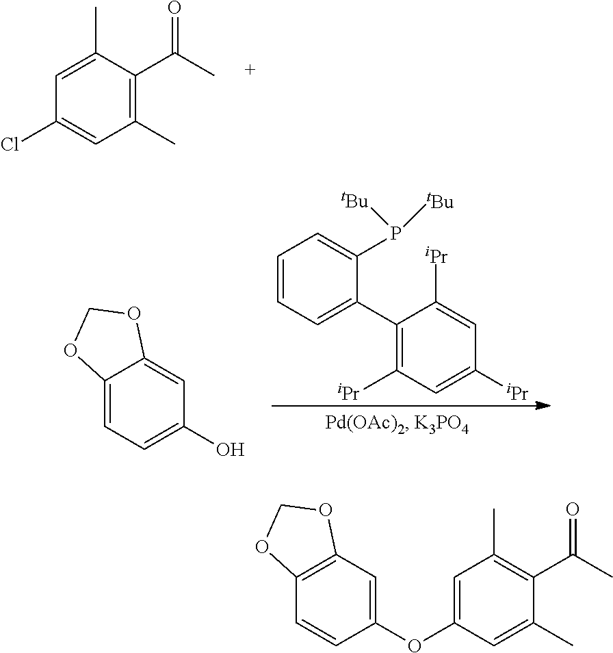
C1(C)=C(C(C)=O)C(C)=CC(Cl)=C1.C12=CC=C(O)C=C1OCO2.C1=CC=C(C2=C([iPr])C=C([iPr])C=C2[iPr])C(P([tBu])[tBu])=C1.C1(OC2=CC(C)=C(C(C)=O)C(C)=C2)=CC2=C(C=C1)OCO2
